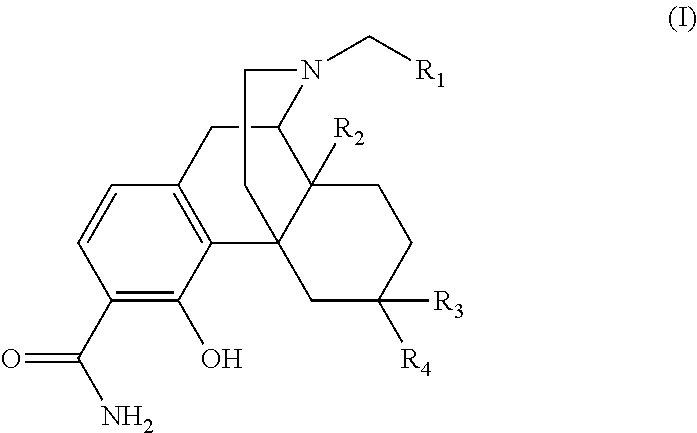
C12=C(CC3C4([R2])C1(CC([R3])([R4])CC4)CCN3C[R1])C=CC(C(N)=O)=C2O
